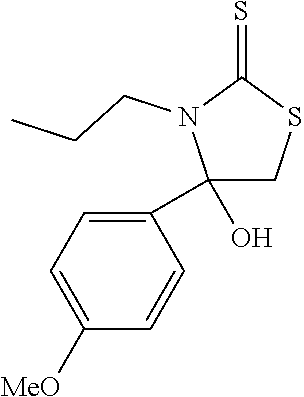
C1(C2=CC=C([MeO])C=C2)(O)CSC(=S)N1CCC
